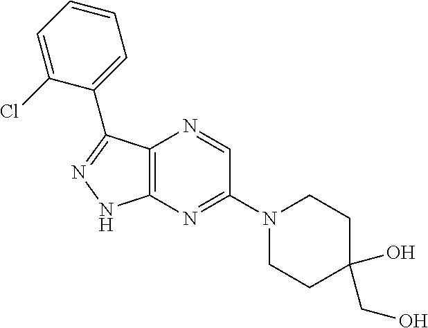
C12=C(N=C(N3CCC(O)(CO)CC3)C=N1)NN=C2C1=CC=CC=C1Cl
